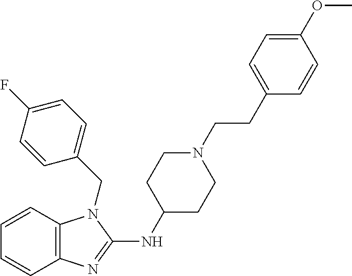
C12=C(C=CC=C1)N(CC1=CC=C(F)C=C1)C(NC1CCN(CCC3=CC=C(OC)C=C3)CC1)=N2
